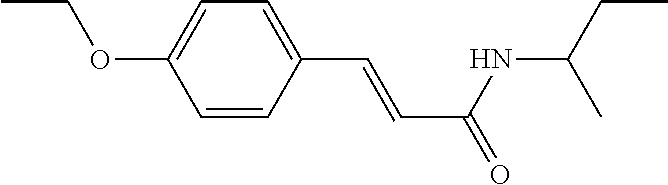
C1=CC(C=CC(NC(C)CC)=O)=CC=C1OCC
